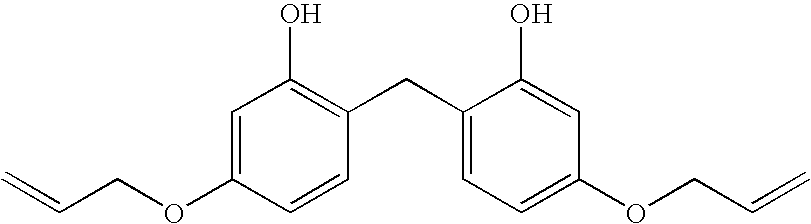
C1=C(OCC=C)C=CC(CC2=CC=C(OCC=C)C=C2O)=C1O
